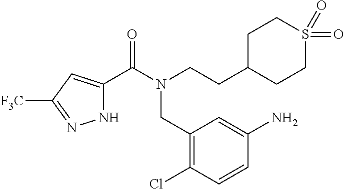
N1C(C(N(CCC2CCS(=O)(=O)CC2)CC2=C(Cl)C=CC(N)=C2)=O)=CC([F3C])=N1
